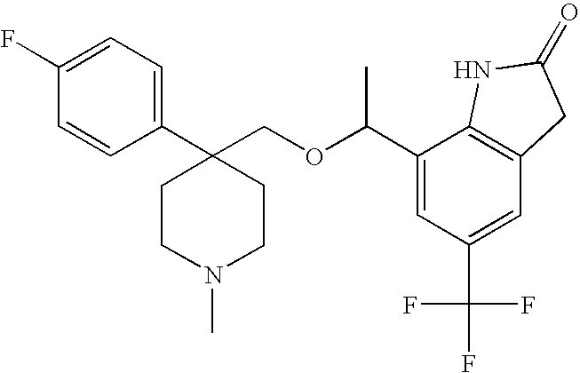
C1(F)=CC=C(C2(COC(C3=CC(C(F)(F)F)=CC4=C3NC(=O)C4)C)CCN(C)CC2)C=C1
